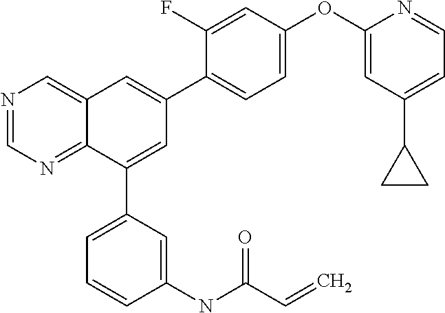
C1(OC2=CC(C3CC3)=CC=N2)=CC=C(C2=CC3=CN=CN=C3C(C3=CC=CC(NC(C=C)=O)=C3)=C2)C(F)=C1
